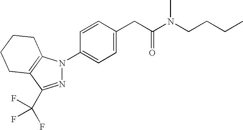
C1=CC(CC(N(CCCC)C)=O)=CC=C1N1N=C(C(F)(F)F)C2=C1CCCC2
